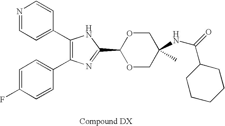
C1(C2=CC=NC=C2)=C(C2=CC=C(F)C=C2)N=C(C2OCC(C)(NC(=O)C3CCCCC3)CO2)N1
